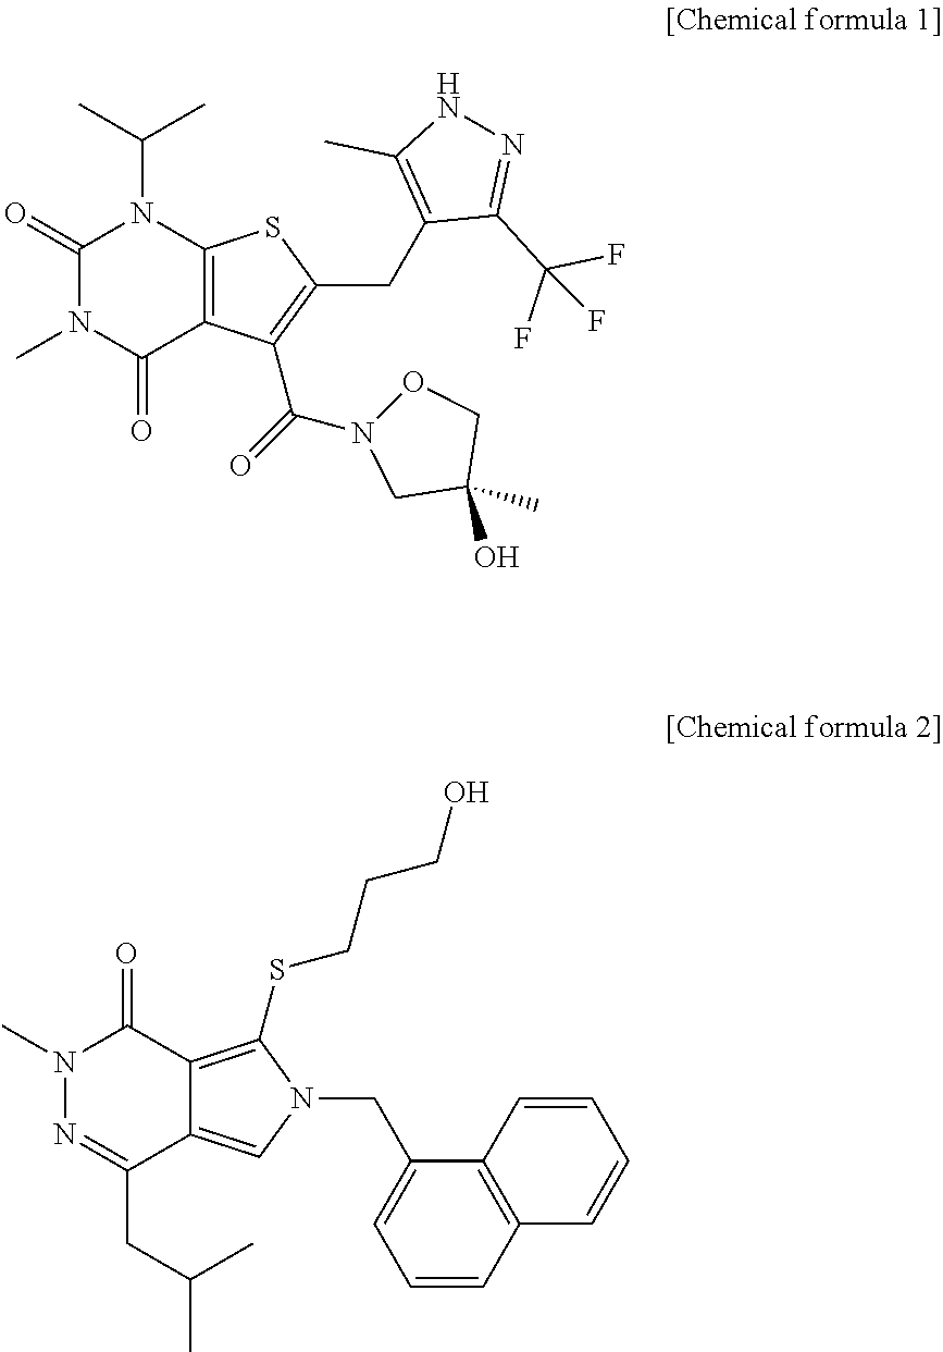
C1(=O)N(C)C(=O)C2=C(N1C(C)C)SC(CC1=C(C)NN=C1C(F)(F)F)=C2C(=O)N1OCC(O)(C)C1.N1(C)N=C(CC(C)C)C2=CN(CC3=CC=CC4=C3C=CC=C4)C(SCCCO)=C2C1=O
